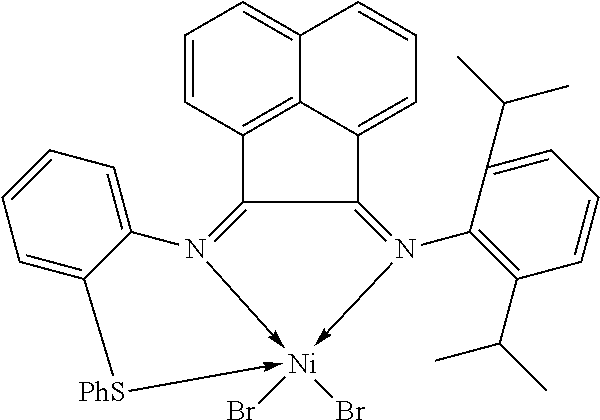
C1=CC2=C3C(=C1)C=CC=C3C1=N(C3=C(C(C)C)C=CC=C3C(C)C)->[Ni]3(Br)(Br)-N(=C21)C1=CC=CC=C1[PhS]->3
